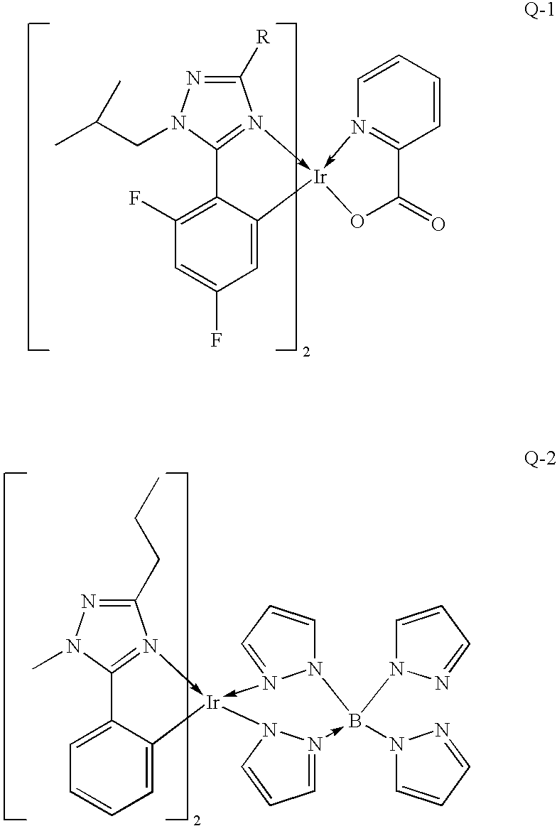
CC(CN1N=C([R])N2->[Ir]3(-N4=C(C(=O)O3)C=CC=C4)C3=CC(F)=CC(F)=C3C=21)C.CCCC1=NN(C)C2=N1->[Ir]1(-N3=CC=CN3B(N3C=CC=N3)(N3C=CC=N3)-N3=CC=CN13)C1=CC=CC=C21
